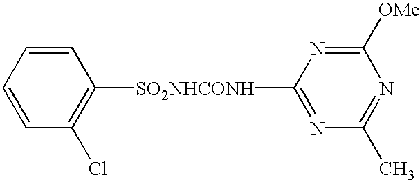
C1=CC(Cl)=C([SO2NHCONH]C2=NC(C)=NC([OMe])=N2)C=C1
